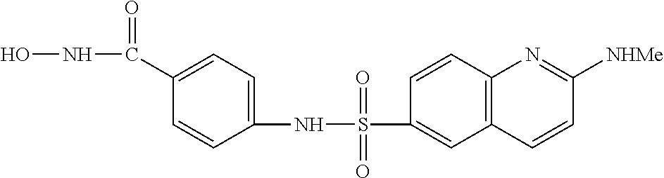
ONC(=O)C1=CC=C(NS(=O)(=O)C2=CC3=C(C=C2)N=C([NHMe])C=C3)C=C1
